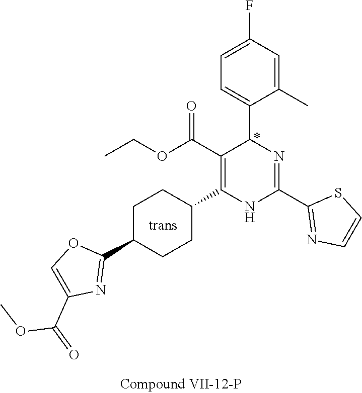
C1=C(C)C(C2N=C(C3=NC=CS3)NC(C3CCC(C4=NC(C(=O)OC)=CO4)CC3)=C2C(OCC)=O)=CC=C1F
